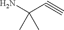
NC(C)(C#C)C
